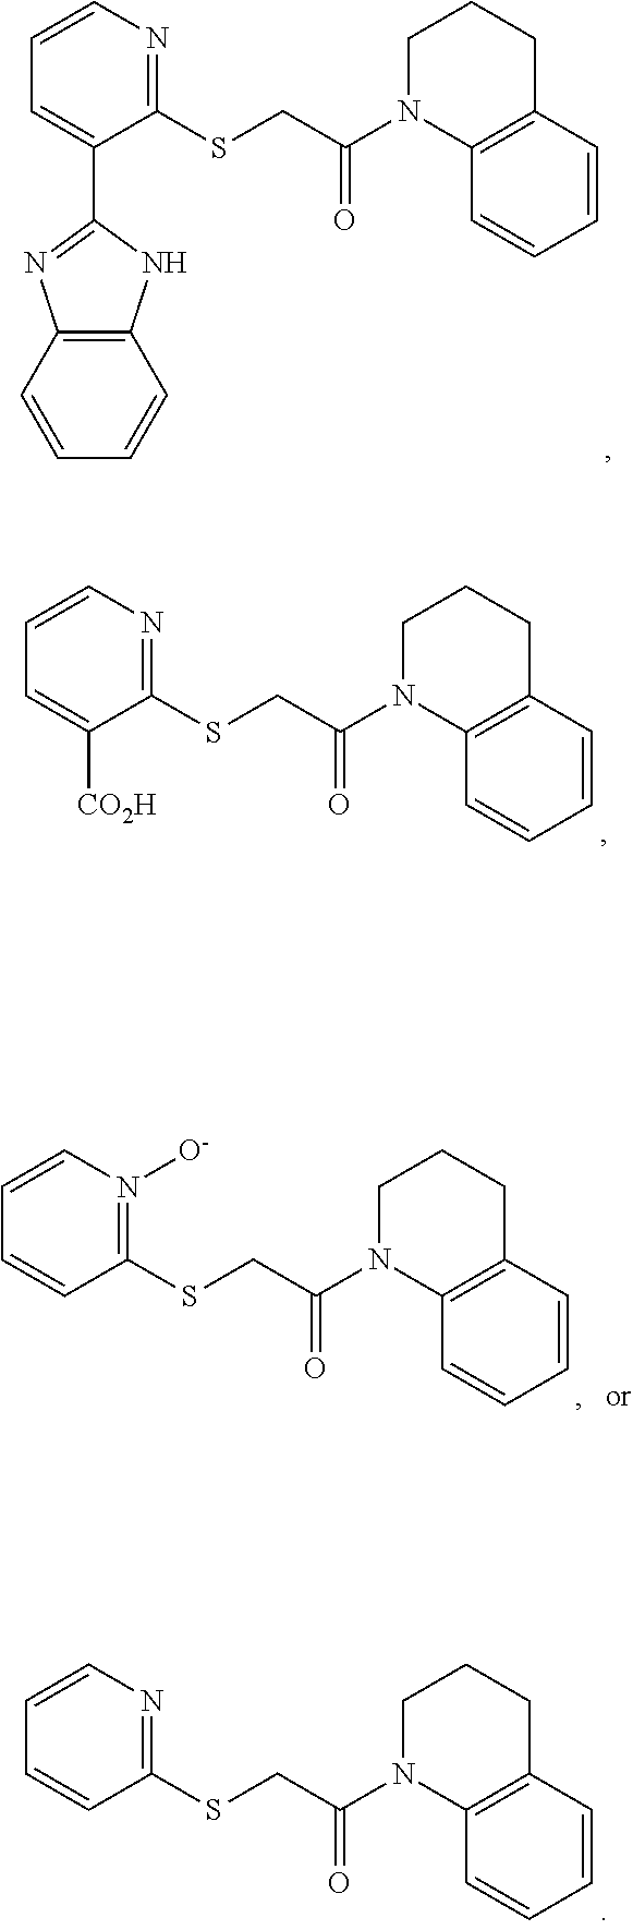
C1=CN=C(SCC(N2C3=C(CCC2)C=CC=C3)=O)C(C2=NC3=C(N2)C=CC=C3)=C1.C1=CN=C(SCC(N2C3=C(CCC2)C=CC=C3)=O)C([CO2H])=C1.C1=CN=C(SCC(N2C3=C(CCC2)C=CC=C3)=O)C=C1.C1=CN([O-])=C(SCC(N2C3=C(CCC2)C=CC=C3)=O)C=C1
